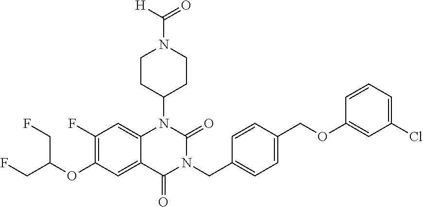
C12=CC(F)=C(OC(CF)CF)C=C1C(=O)N(CC1=CC=C(COC3=CC(Cl)=CC=C3)C=C1)C(=O)N2C1CCN(C([H])=O)CC1
